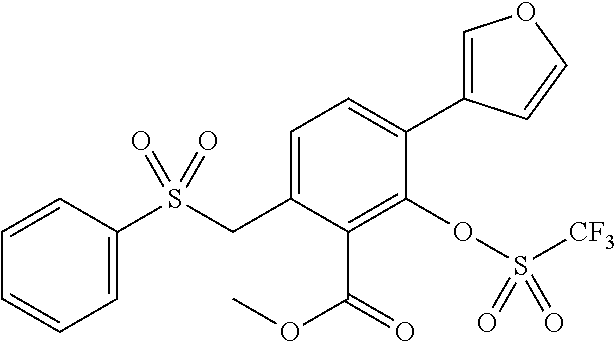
C1=CC(S(CC2=CC=C(C3=COC=C3)C(OS([CF3])(=O)=O)=C2C(=O)OC)(=O)=O)=CC=C1
